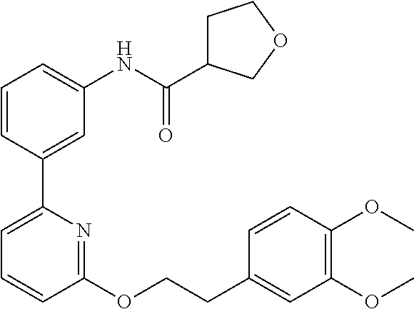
C1=CC(C2=CC=CC(OCCC3=CC(OC)=C(OC)C=C3)=N2)=CC(NC(C2CCOC2)=O)=C1
